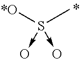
[*O]S(C)(->O)->O
